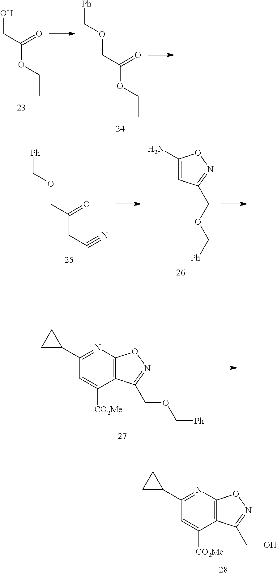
C1(C2CC2)=NC2=C(C([CO2Me])=C1)C(CO)=NO2.OCC(OCC)=O.O(CC(OCC)=O)C[Ph].O(CC(CC#N)=O)C[Ph].C1(N)=CC(COC[Ph])=NO1.C1(C2CC2)=NC2=C(C([CO2Me])=C1)C(COC[Ph])=NO2
